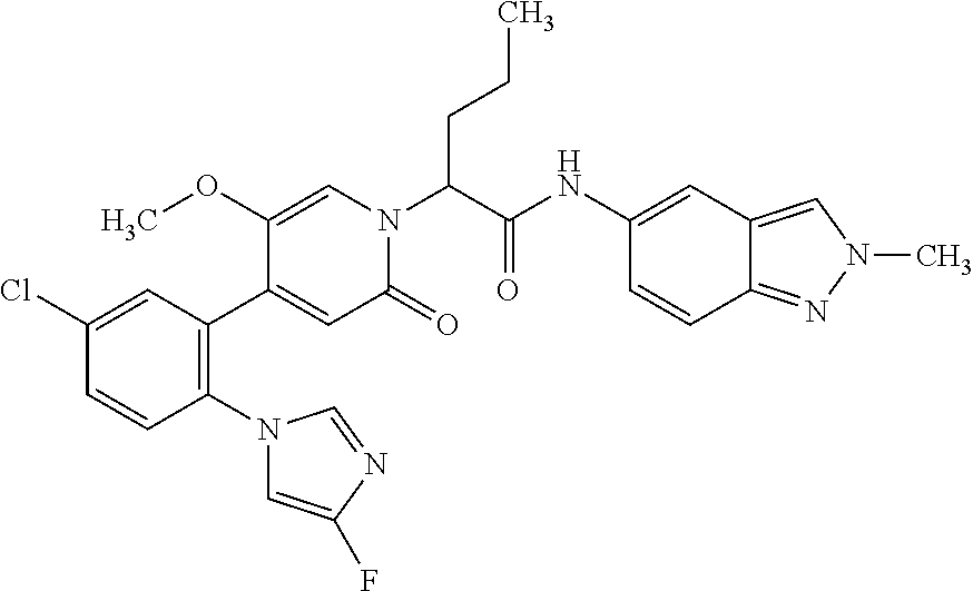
C1(N2C=C(F)N=C2)=C(C2=CC(=O)N(C(C(NC3=CC4=CN(C)N=C4C=C3)=O)CCC)C=C2OC)C=C(Cl)C=C1
